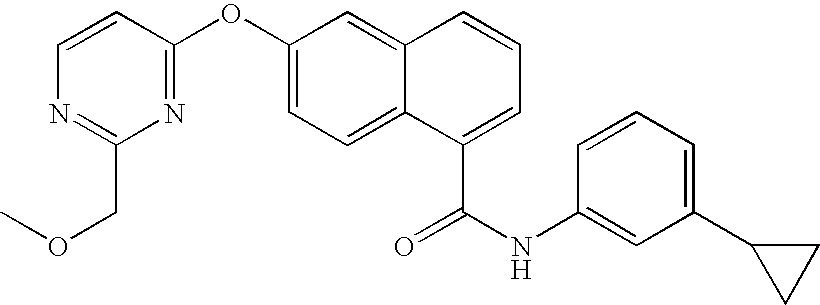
C1(OC2=NC(COC)=NC=C2)=CC=C2C(=C1)C=CC=C2C(NC1=CC(C2CC2)=CC=C1)=O
